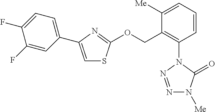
C1=CC=C([Me])C(COC2=NC(C3=CC=C(F)C(F)=C3)=CS2)=C1N1N=NN([Me])C1=O
